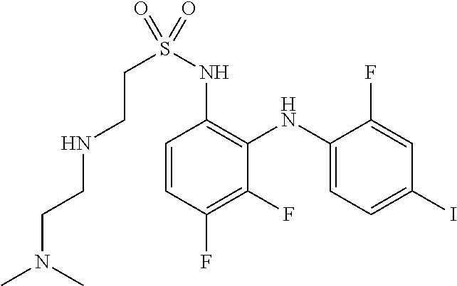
C1(NS(CCNCCN(C)C)(=O)=O)=C(NC2=CC=C(I)C=C2F)C(F)=C(F)C=C1
